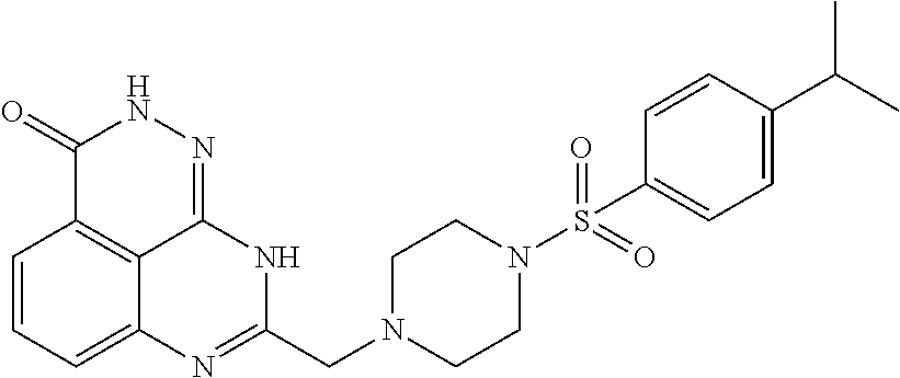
C1=CC=C2C3=C1C(=O)NN=C3NC(CN1CCN(S(=O)(=O)C3=CC=C(C(C)C)C=C3)CC1)=N2
